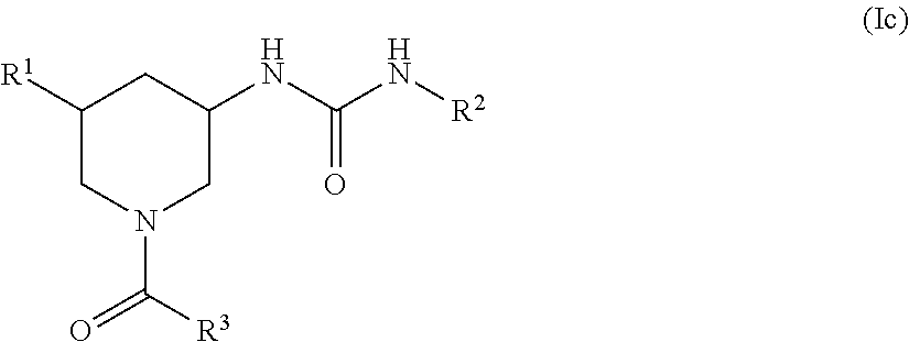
C1([R1])CN(C([R3])=O)CC(NC(N[R2])=O)C1
